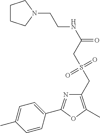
C1=C(C)C=CC(C2=NC(CS(CC(NCCN3CCCC3)=O)(=O)=O)=C(C)O2)=C1
